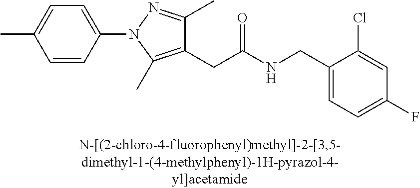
C1=C(F)C=C(Cl)C(CNC(CC2=C(C)N(C3=CC=C(C)C=C3)N=C2C)=O)=C1
